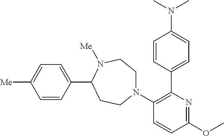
C1=CC(C2CCN(C3=C(C4=CC=C(N(C)C)C=C4)N=C(OC)C=C3)CCN2[Me])=CC=C1[Me]
